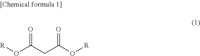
O(C(CC(O[R])=O)=O)[R]
